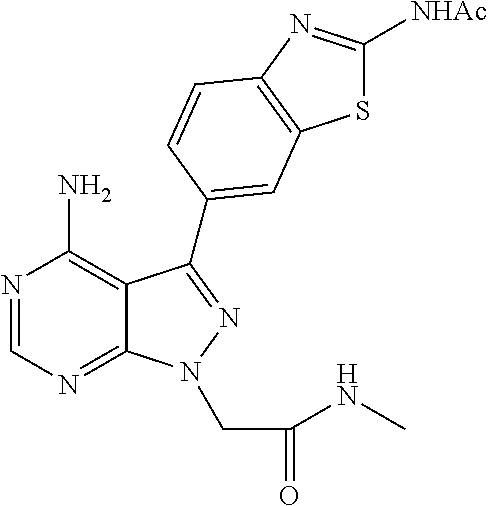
N1=CN=C2C(=C1N)C(C1=CC3=C(N=C([NHAc])S3)C=C1)=NN2CC(NC)=O
